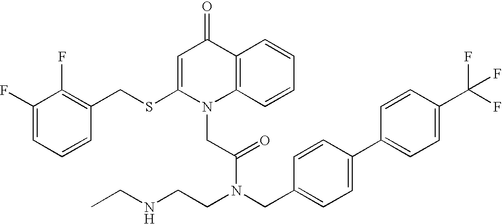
C1=C(SCC2=C(F)C(F)=CC=C2)N(CC(N(CCNCC)CC2=CC=C(C3=CC=C(C(F)(F)F)C=C3)C=C2)=O)C2=C(C1=O)C=CC=C2
